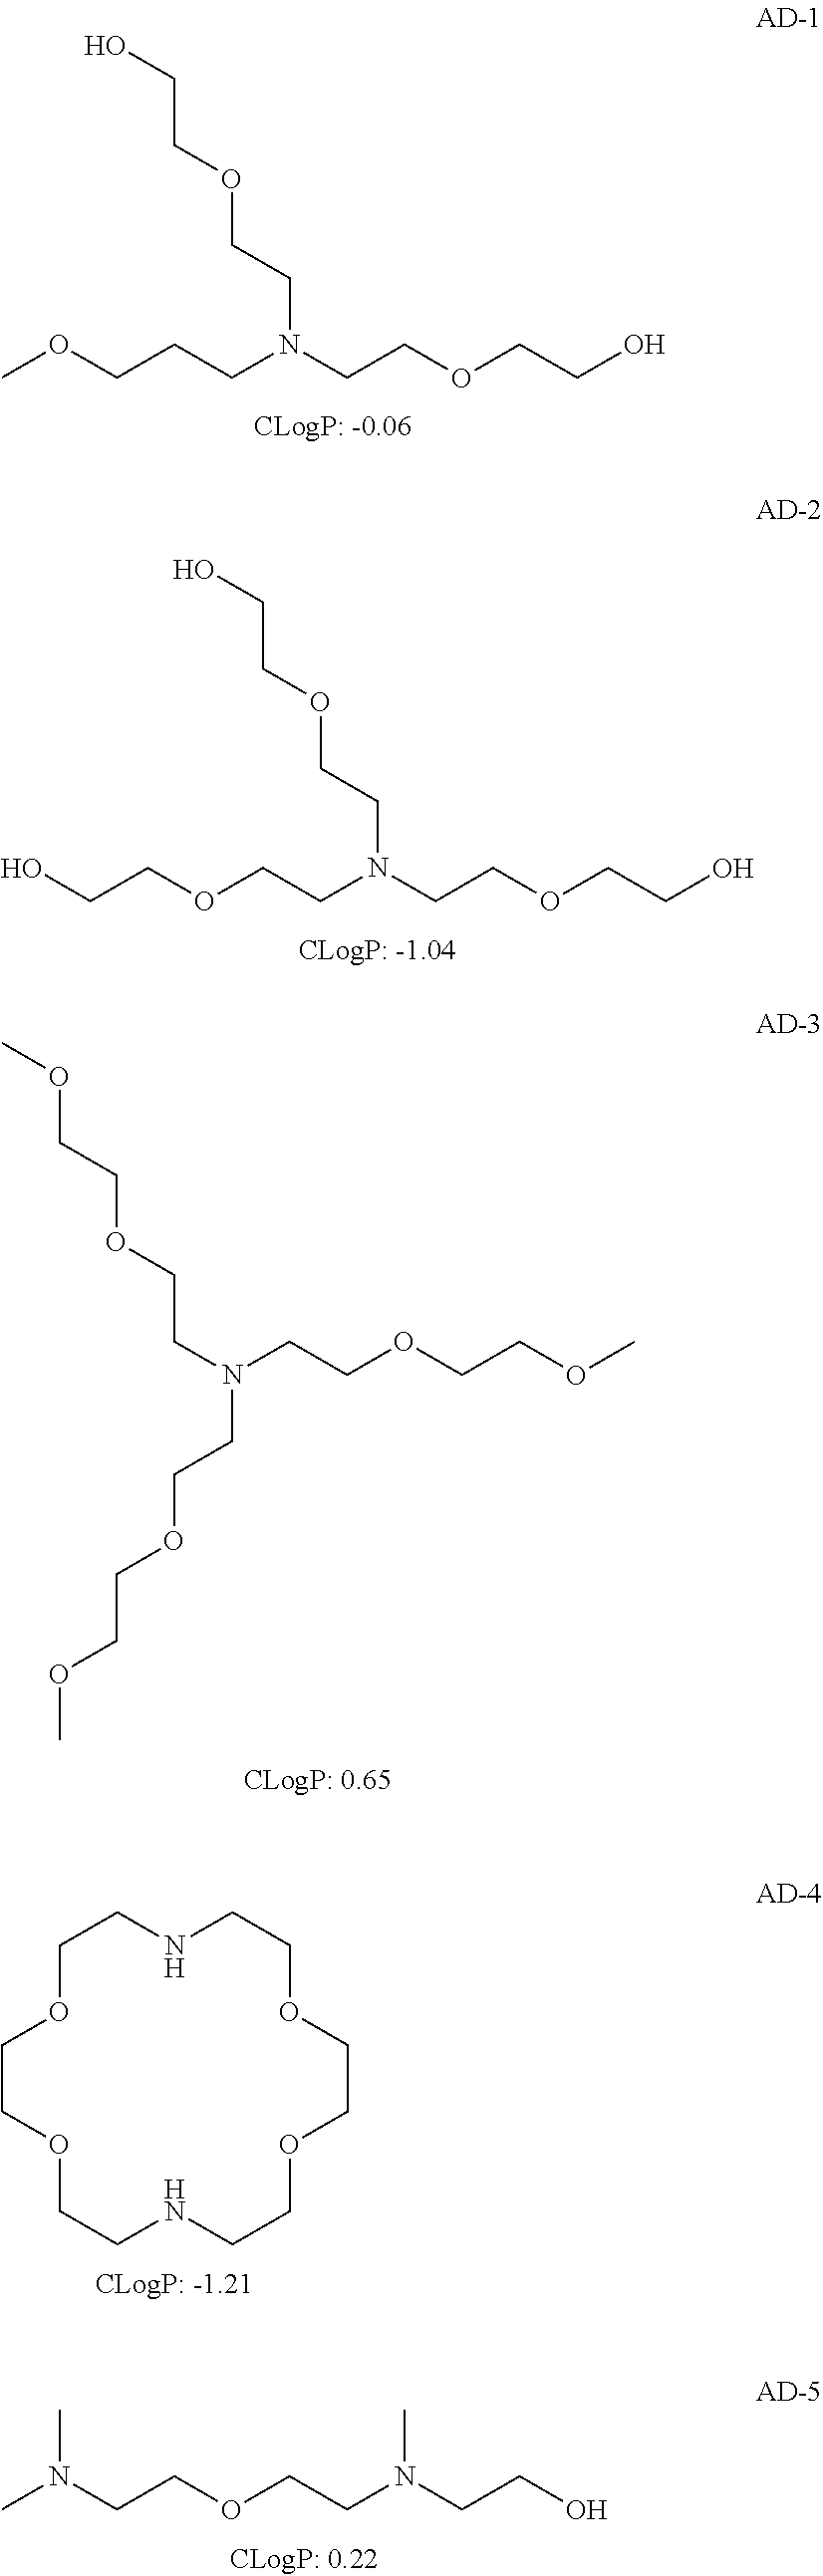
COCCCN(CCOCCO)CCOCCO.C(COCCN(CCOCCO)CCOCCO)O.COCCOCCN(CCOCCOC)CCOCCOC.C1OCCOCCNCCOCCOCCNC1.CN(CCOCCN(CCO)C)C
